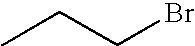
C(Br)CC
